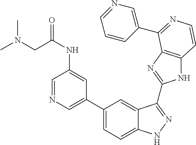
C1(C2=CC=C3C(=C2)C(C2=NC4=C(N2)C=CN=C4C2=CN=CC=C2)=NN3)=CN=CC(NC(CN(C)C)=O)=C1
